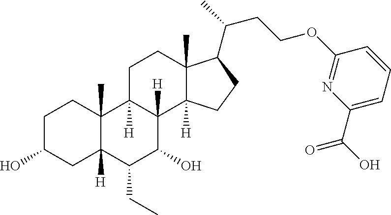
OC1CCC2(C)C([H])(C1)C(CC)C(O)C1([H])C2([H])CCC2(C)C1([H])CCC2C(C)CCOC1=NC(C(O)=O)=CC=C1
